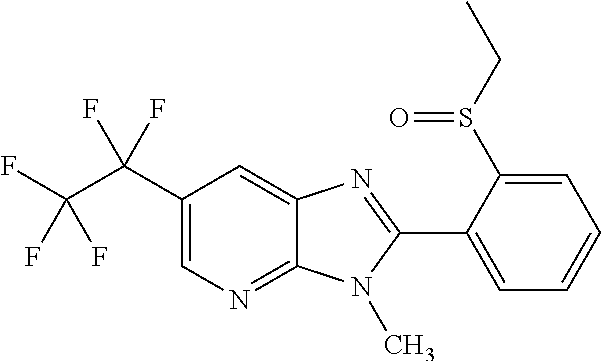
C12=NC=C(C(C(F)(F)F)(F)F)C=C1N=C(C1=CC=CC=C1S(CC)=O)N2C
